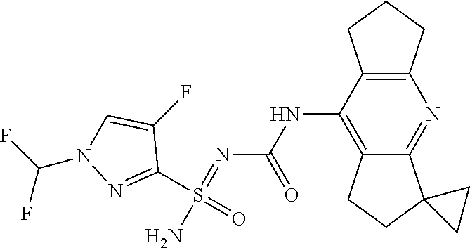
C12=C(C(NC(N=S(N)(C3=NN(C(F)F)C=C3F)=O)=O)=C3C(=N1)C1(CC3)CC1)CCC2
